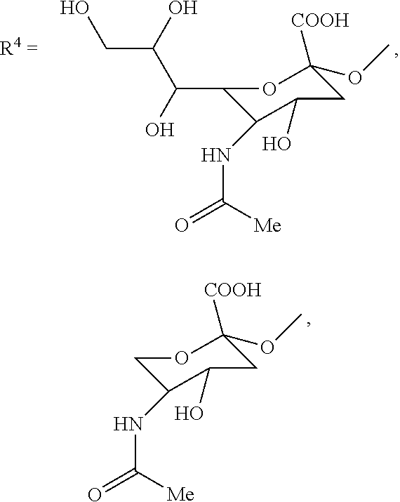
C1C(NC(=O)[Me])C(O)CC(OC)([COOH])O1.C1(C(O)C(O)CO)C(NC(=O)[Me])C(O)CC(OC)([COOH])O1
